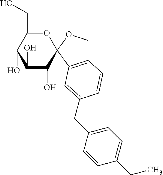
C1(O)C(O)C2(OC(CO)C1O)OCC1=C2C=C(CC2=CC=C(CC)C=C2)C=C1
